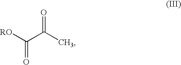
[RO]C(C(C)=O)=O
